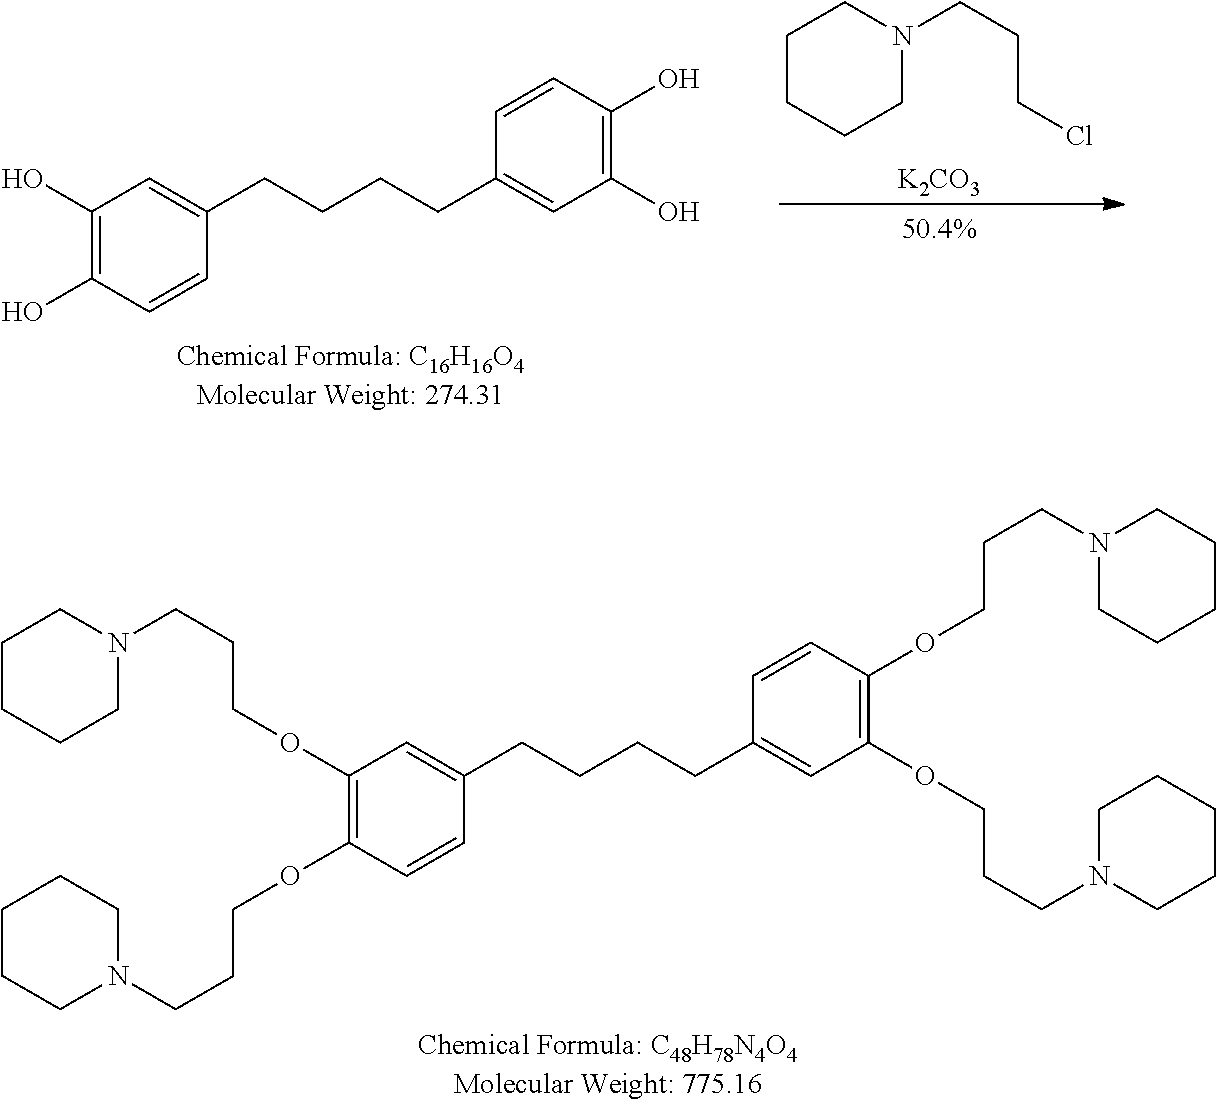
C1(OCCCN2CCCCC2)=C(OCCCN2CCCCC2)C=CC(CCCCC2=CC(OCCCN3CCCCC3)=C(OCCCN3CCCCC3)C=C2)=C1.C1(O)=C(O)C=CC(CCCCC2=CC(O)=C(O)C=C2)=C1.C1CCCN(CCCCl)C1.[K2CO3]
